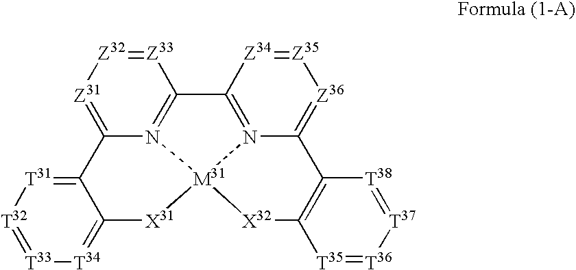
C12=[T31][T32]=[T33][T34]=C1[X31][M31]13N4=C([Z33]=[Z32][Z31]=C24)C2=N1C(=[Z36][Z35]=[Z34]2)C1=C([T35]=[T36][T37]=[T38]1)[X32]3
